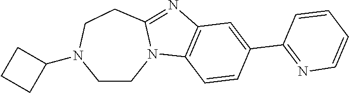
C12=C(C=CC(C3=NC=CC=C3)=C1)N1C(=N2)CCN(C2CCC2)CC1
